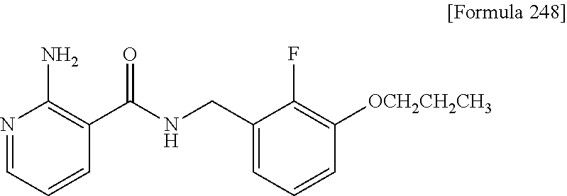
N1=CC=CC(C(NCC2=CC=CC([OCH2CH2CH3])=C2F)=O)=C1N
